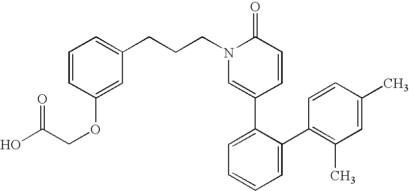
C1=CC(OCC(O)=O)=CC(CCCN2C=C(C3=CC=CC=C3C3=C(C)C=C(C)C=C3)C=CC2=O)=C1
